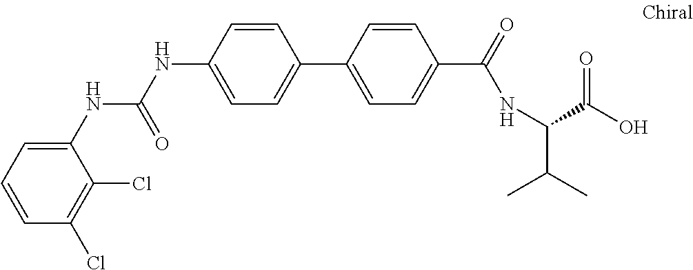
N(C1=CC=C(C2=CC=C(C(=O)NC(C(C)C)C(=O)O)C=C2)C=C1)C(=O)NC1=CC=CC(Cl)=C1Cl
